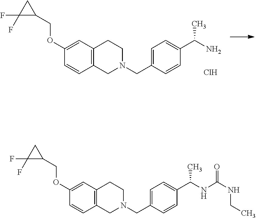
Cl.C1(COC2=CC3=C(C=C2)CN(CC2=CC=C(C(N)C)C=C2)CC3)CC1(F)F.C1(F)(F)C(COC2=CC3=C(C=C2)CN(CC2=CC=C(C(NC(NCC)=O)C)C=C2)CC3)C1
